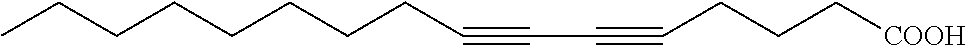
CCCCCCCCC#CC#CCCC[COOH]
